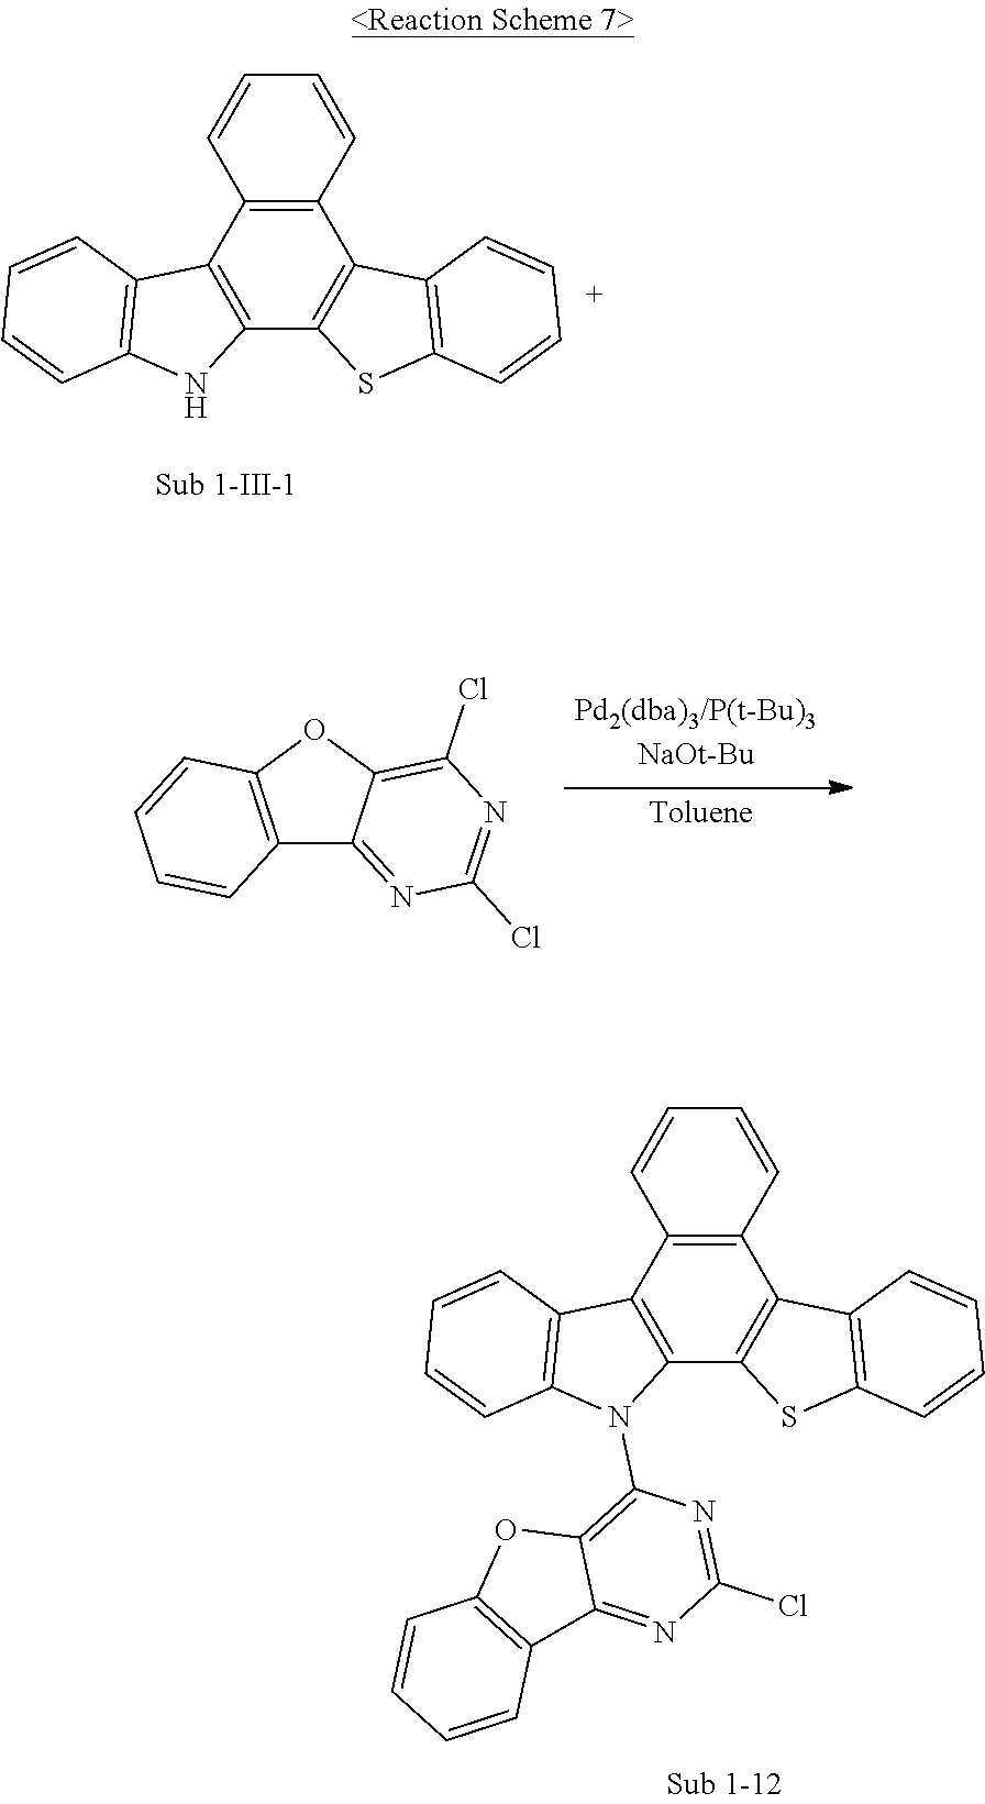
C12=C(C=CC=C1)C1=C(C3=C2C2=C(N3)C=CC=C2)SC2=C1C=CC=C2.C12=C(OC3=C(Cl)N=C(Cl)N=C13)C=CC=C2.C12=C(C=CC=C1)C1=C(C3=C2C2=C(N3C3=C4C(=NC(Cl)=N3)C3=C(O4)C=CC=C3)C=CC=C2)SC2=C1C=CC=C2
